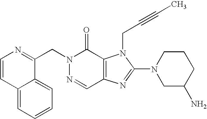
C12=CC=CC=C1C(CN1N=CC3=C(C1=O)N(CC#CC)C(N1CC(N)CCC1)=N3)=NC=C2
